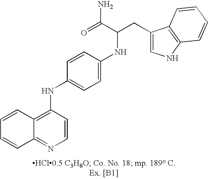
C12=C(NC3=CC=C(NC(CC4=CNC5=C4C=CC=C5)C(=O)N)C=C3)C=CN=C1C=CC=C2
